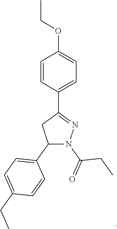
C1=CC(C2=NN(C(CC)=O)C(C3=CC=C(CC)C=C3)C2)=CC=C1OCC
